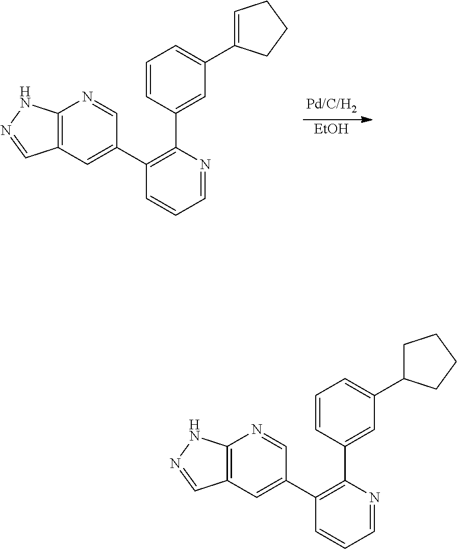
[EtOH].C12=C(C=C(C3=C(C4=CC(C5=CCCC5)=CC=C4)N=CC=C3)C=N1)C=NN2.C12=C(C=C(C3=C(C4=CC(C5CCCC5)=CC=C4)N=CC=C3)C=N1)C=NN2
